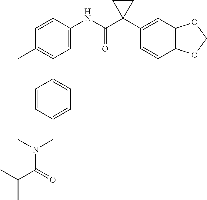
C1=C(NC(C2(C3=CC4=C(C=C3)OCO4)CC2)=O)C=CC(C)=C1C1=CC=C(CN(C(C(C)C)=O)C)C=C1
